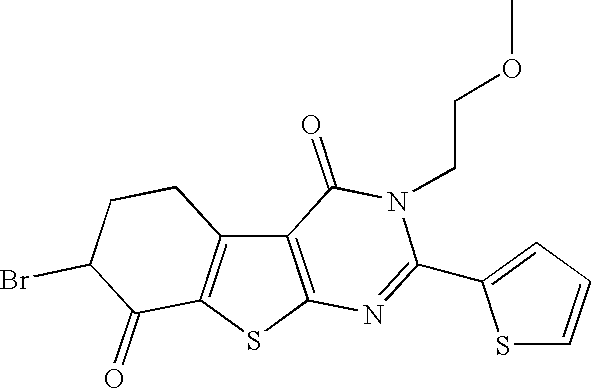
C12=C(SC3=C1CCC(Br)C3=O)N=C(C1=CC=CS1)N(CCOC)C2=O
